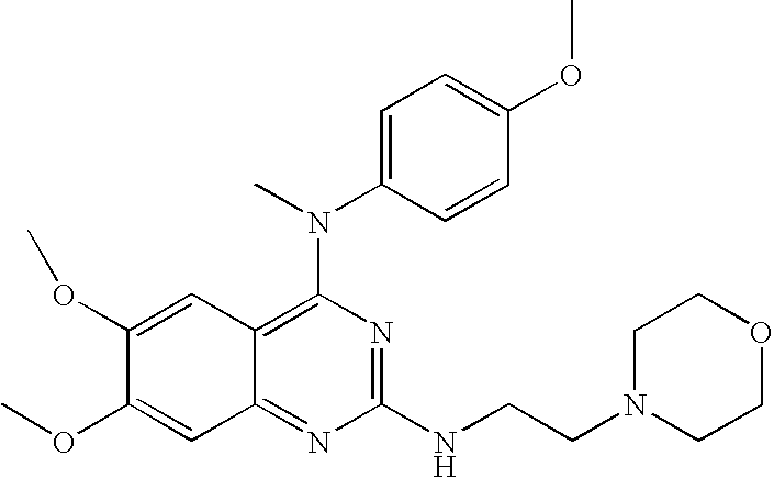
C1(OC)=CC2=C(N(C3=CC=C(OC)C=C3)C)N=C(NCCN3CCOCC3)N=C2C=C1OC
